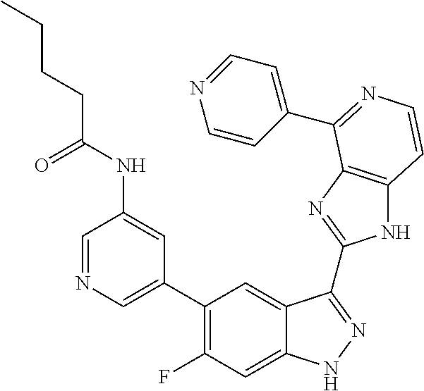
C1=C(C2=C(F)C=C3C(=C2)C(C2=NC4=C(N2)C=CN=C4C2=CC=NC=C2)=NN3)C=C(NC(CCCC)=O)C=N1
